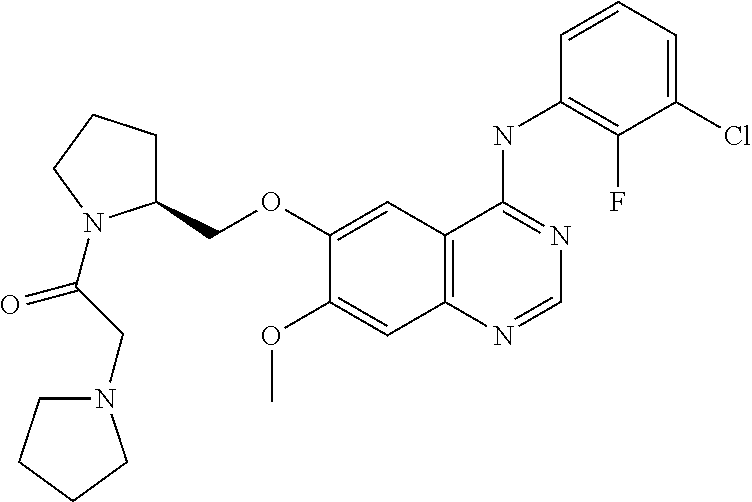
C12=C(N=CN=C1NC1=C(F)C(Cl)=CC=C1)C=C(OC)C(OCC1CCCN1C(CN1CCCC1)=O)=C2
